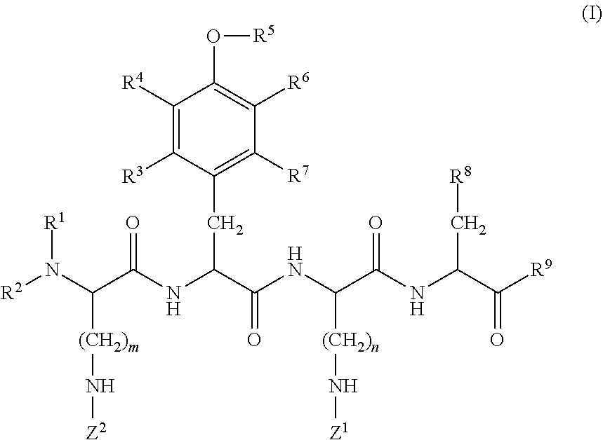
[R2]N(C(C(NC(C(NC(C(NC(C([R9])=O)C[R8])=O)[(CH2)n]N[Z1])=O)CC1=C([R7])C([R6])=C(O[R5])C([R4])=C1[R3])=O)[(CH2)m]N[Z2])[R1]
